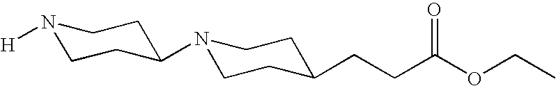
N1([H])CCC(N2CCC(CCC(OCC)=O)CC2)CC1
